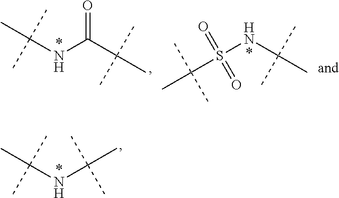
N(C(C(C)(C)C)=O)C(C)(C)C.S(NC(C)(C)C)(C(C)(C)C)(=O)=O.N(C(C)(C)C)C(C)(C)C
